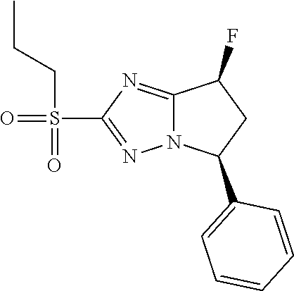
C12=NC(S(=O)(=O)CCC)=NN1C(C1=CC=CC=C1)CC2F
